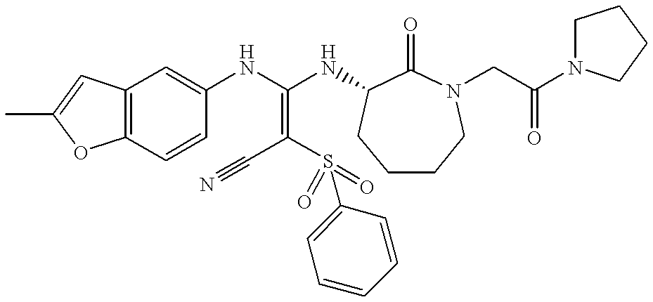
C12=C(C=CC(NC(NC3C(=O)N(CC(N4CCCC4)=O)CCCC3)=C(C#N)S(=O)(=O)C3=CC=CC=C3)=C1)OC(C)=C2
